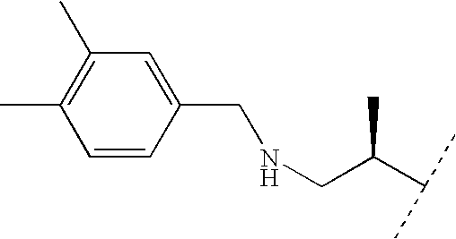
C1=CC(CNCC(C(C)C)C)=CC(C)=C1C
